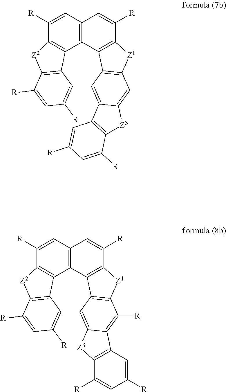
C12=C(C=C([R])C3=C1C1=C([Z2]3)C([R])=CC([R])=C1)C=C([R])C1=C2C2=C([Z1]1)C([R])=C1C(=C2)[Z3]C2=C1C=C([R])C=C2[R].C12=C(C=C([R])C3=C1C1=C([Z2]3)C([R])=CC([R])=C1)C=C([R])C1=C2C2=C([Z1]1)C=C1C(=C2)C2=C([Z3]1)C([R])=CC([R])=C2
